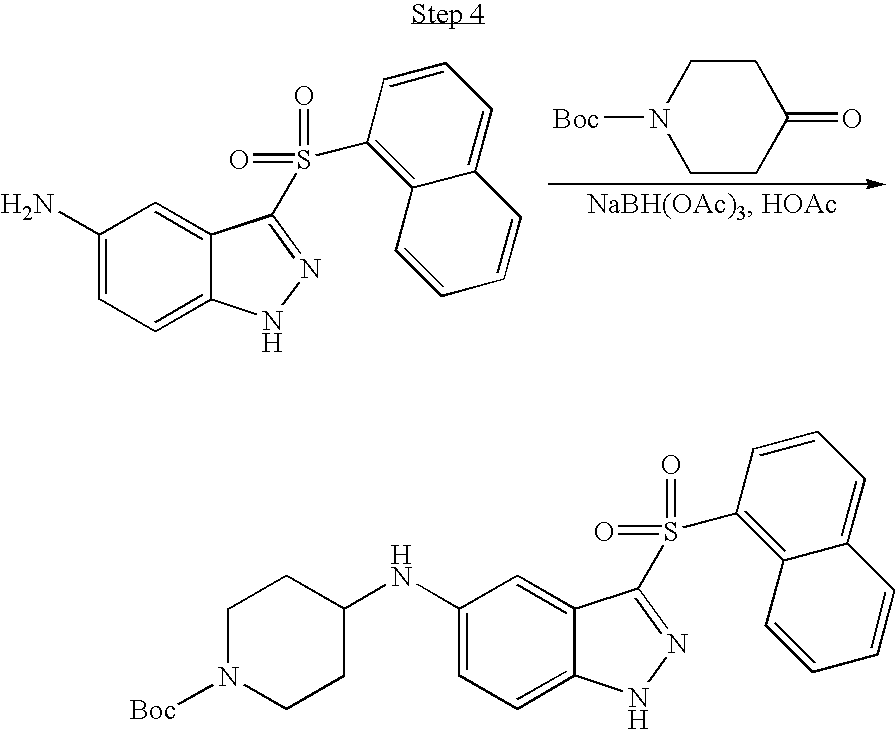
C1(NC2CCN([Boc])CC2)=CC=C2C(=C1)C(S(C1=C3C(=CC=C1)C=CC=C3)(=O)=O)=NN2.N1([Boc])CCC(=O)CC1.C1(N)=CC=C2C(=C1)C(S(C1=C3C(=CC=C1)C=CC=C3)(=O)=O)=NN2
